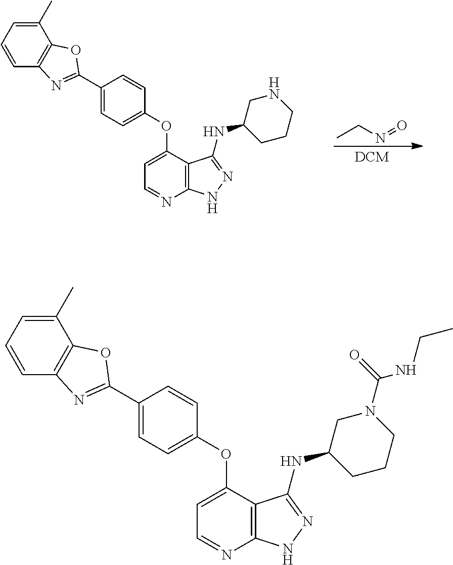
C1=CC=C(C)C2=C1N=C(C1=CC=C(OC3=CC=NC4=C3C(NC3CCCNC3)=NN4)C=C1)O2.CCN=O.C1=CC=C(C)C2=C1N=C(C1=CC=C(OC3=CC=NC4=C3C(NC3CCCN(C(=O)NCC)C3)=NN4)C=C1)O2
